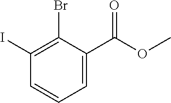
C1=CC=C(C(OC)=O)C(Br)=C1I
